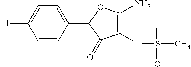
C1(OS(=O)(C)=O)=C(N)OC(C2=CC=C(Cl)C=C2)C1=O
